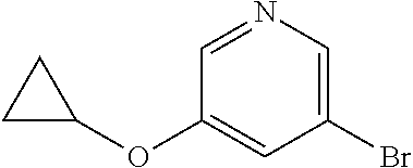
C1(Br)=CN=CC(OC2CC2)=C1
